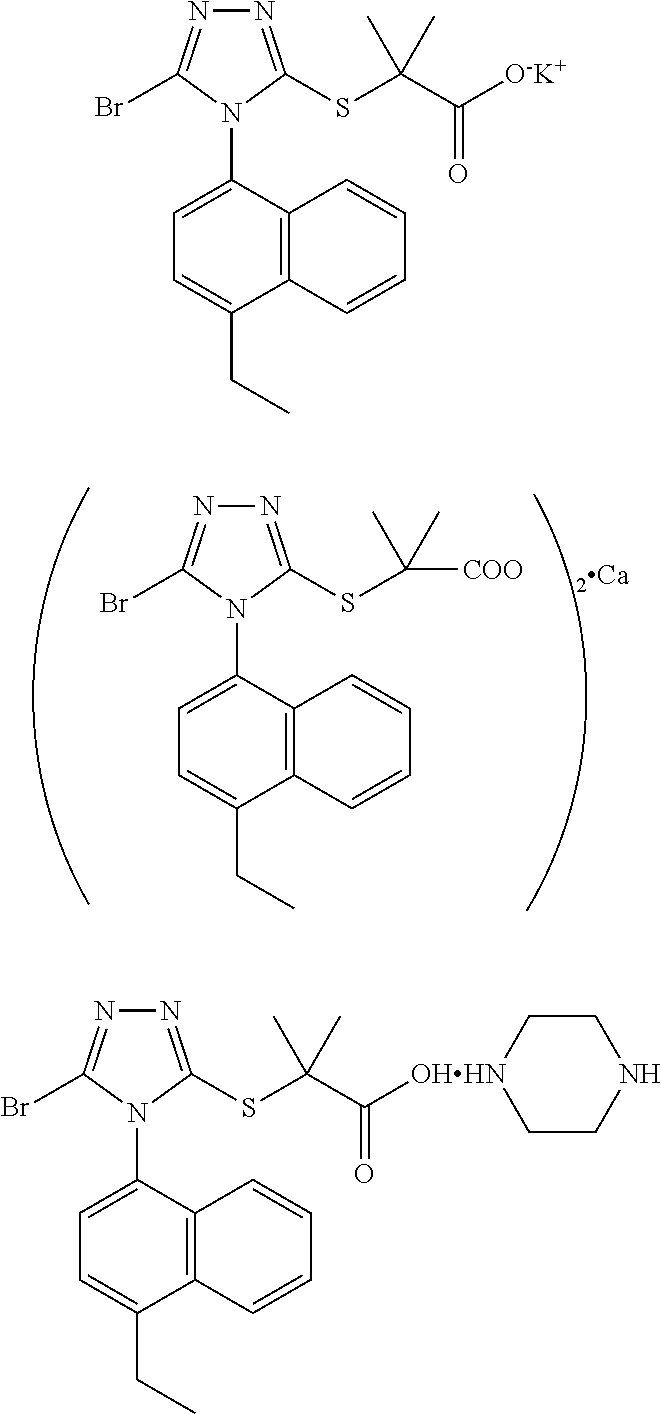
N1=C(SC(C)(C)[COO])N(C2=CC=C(CC)C3=C2C=CC=C3)C(Br)=N1.N1=C(SC(C([O-K+])=O)(C)C)N(C2=CC=C(CC)C3=C2C=CC=C3)C(Br)=N1.N1=C(SC(C([OHHN]2CCNCC2)=O)(C)C)N(C2=CC=C(CC)C3=C2C=CC=C3)C(Br)=N1
